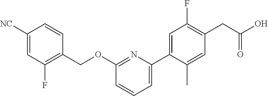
C1=C(C2=CC=CC(OCC3=C(F)C=C([NC])C=C3)=N2)C(C)=CC(CC(O)=O)=C1F
